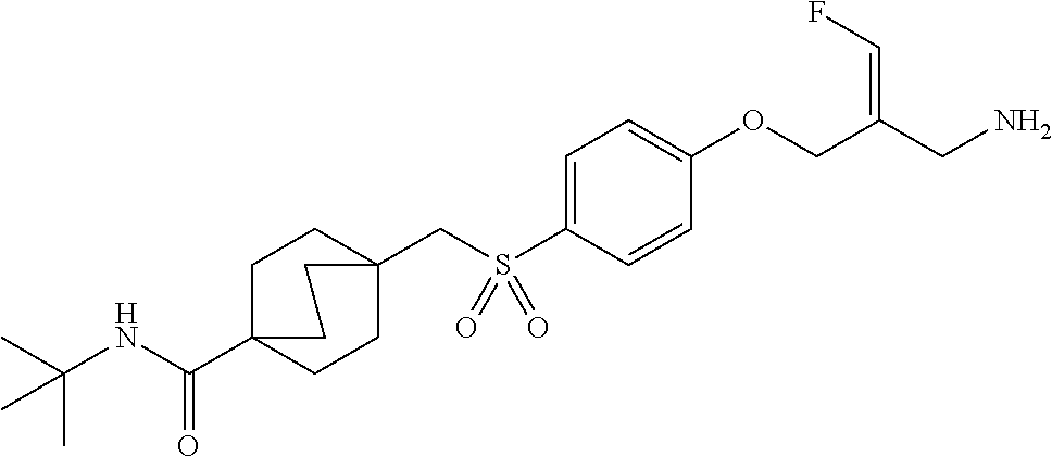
C1=C(S(CC23CCC(C(NC(C)(C)C)=O)(CC2)CC3)(=O)=O)C=CC(OCC(CN)=CF)=C1
